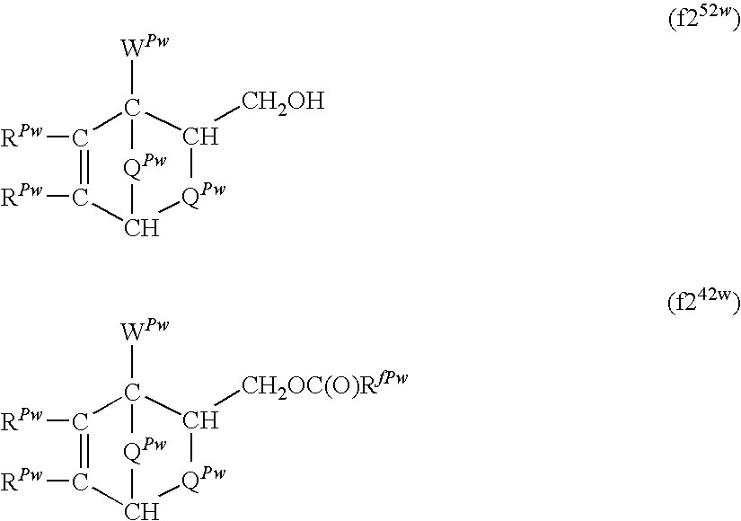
C1([RPw])=C([RPw])C2[QPw]C([CH2OH])C1([WPw])[QPw]2.C1([RPw])=C([RPw])C2[QPw]C([CH2OC(O)RfPw])C1([WPw])[QPw]2
